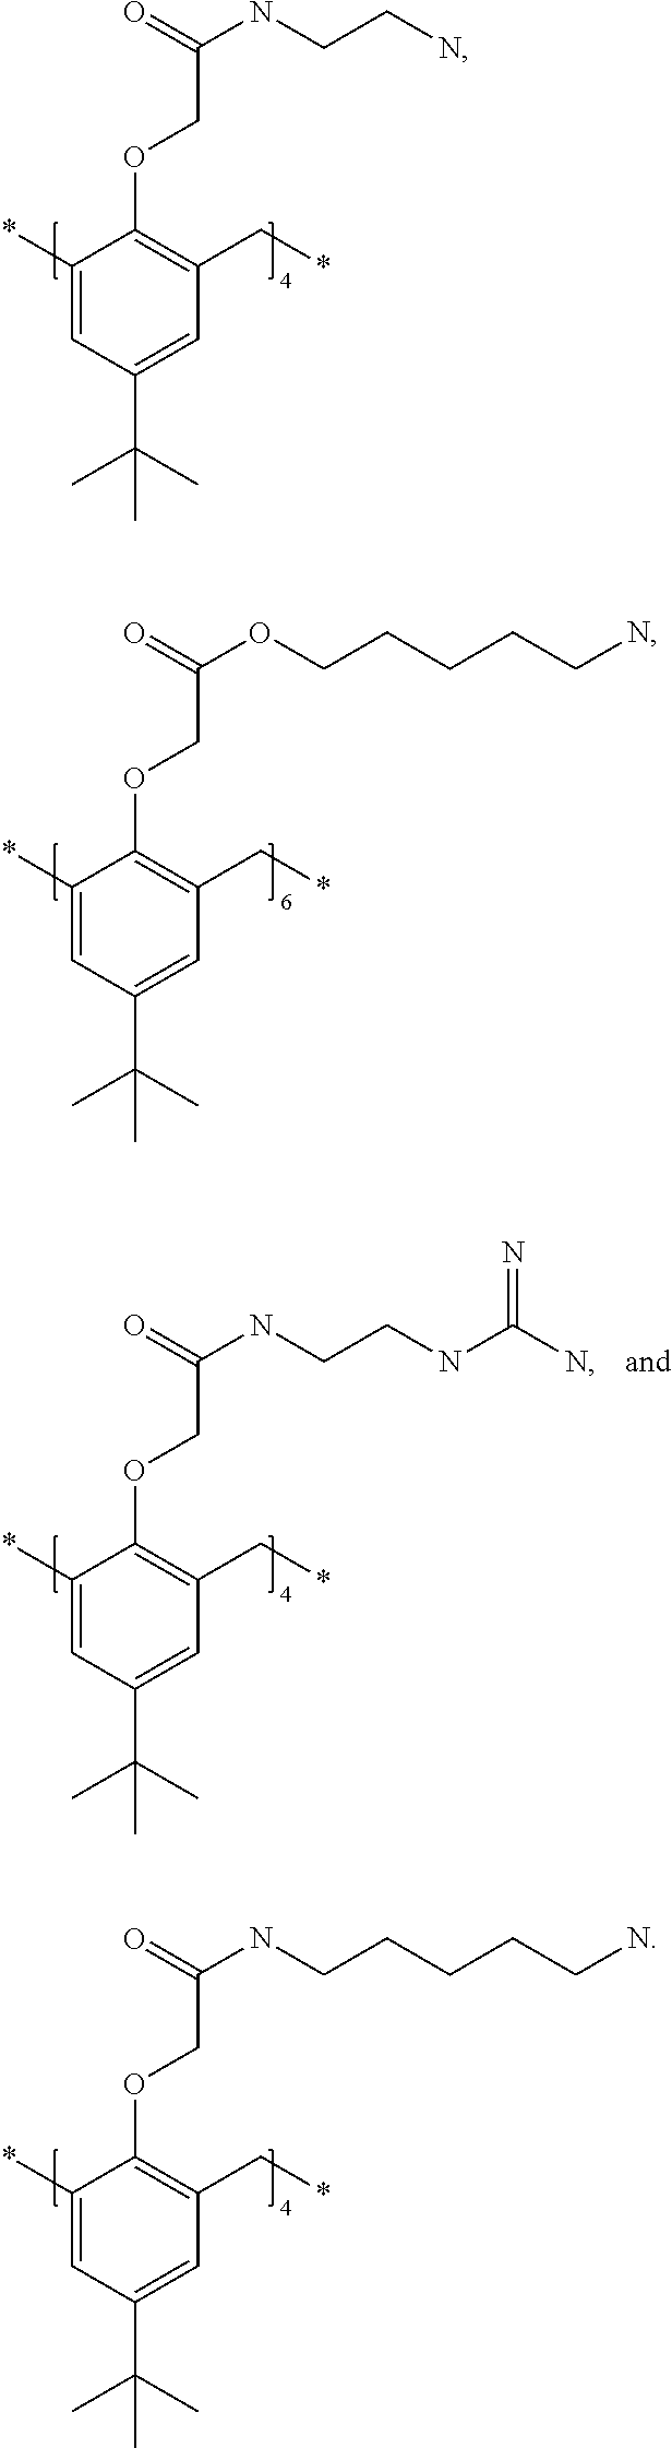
C1(*)=CC(C(C)(C)C)=CC(C*)=C1OCC(NCCN)=O.C1(*)=CC(C(C)(C)C)=CC(C*)=C1OCC(OCCCCCN)=O.C1(*)=CC(C(C)(C)C)=CC(C*)=C1OCC(NCCNC(N)=N)=O.C1(*)=CC(C(C)(C)C)=CC(C*)=C1OCC(NCCCCCN)=O
